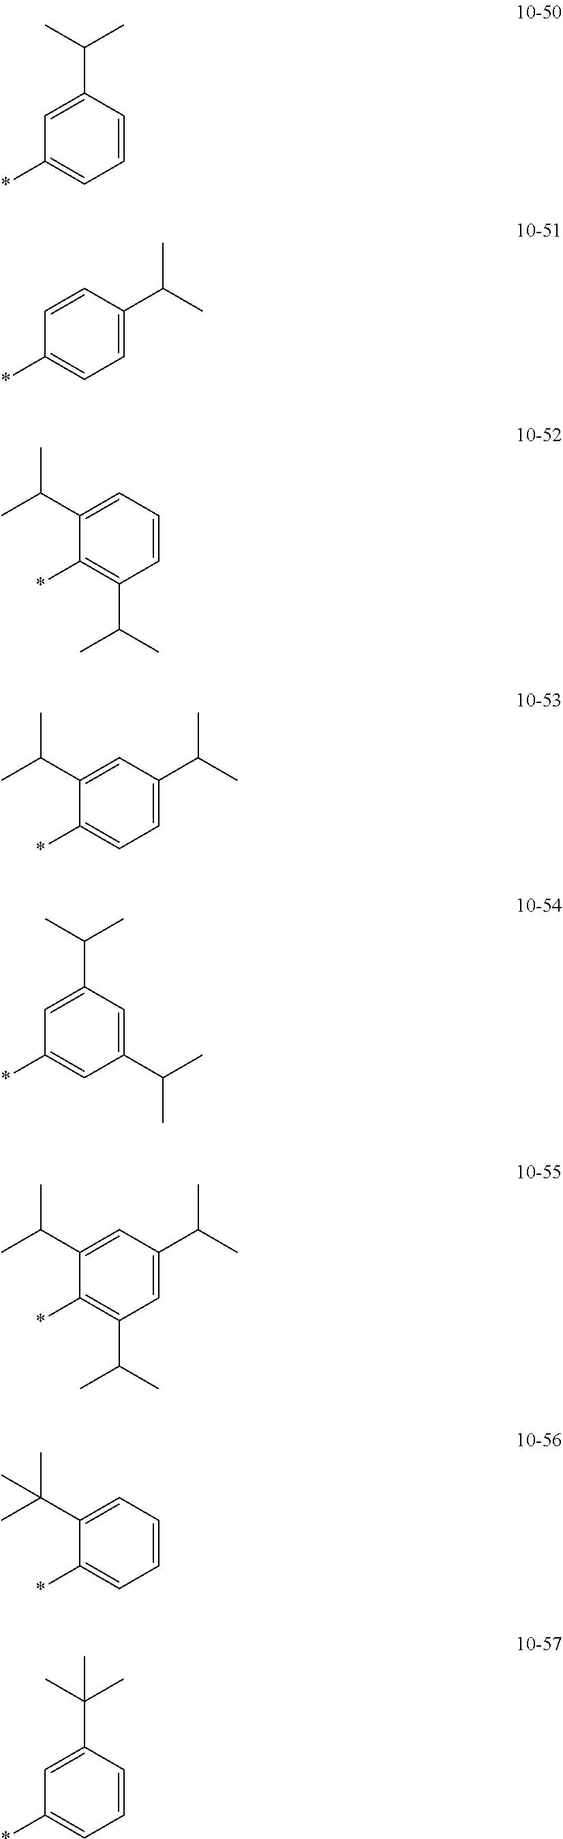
C1=C(C(C)C)C=CC=C1*.C1=CC(C(C)C)=CC=C1*.C1(C(C)C)=CC=CC(C(C)C)=C1*.C1(C(C)C)=CC(C(C)C)=CC=C1*.C1=C(C(C)C)C=C(C(C)C)C=C1*.C1(C(C)C)=CC(C(C)C)=CC(C(C)C)=C1*.C1(C(C)(C)C)=CC=CC=C1*.C1=C(C(C)(C)C)C=CC=C1*
